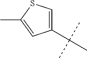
C1(C(C)(C)C)=CSC(C)=C1
